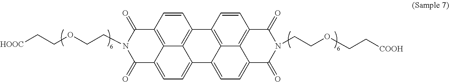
C12=C3C=CC4=C1C(=CC=C2C(=O)N(CCOCC[HOOC])C3=O)C1=CC=C2C3=C(C=CC4=C13)C(=O)N(CCOCC[COOH])C2=O
